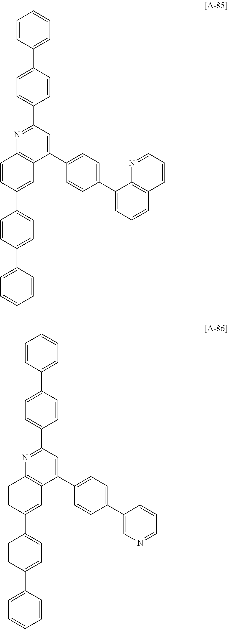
C1=CC(C2=CC=C(C3=CC=CC=C3)C=C2)=CC2=C1N=C(C1=CC=C(C3=CC=CC=C3)C=C1)C=C2C1=CC=C(C2=CC=CC3=C2N=CC=C3)C=C1.C1=CC(C2=CC=C(C3=CC=CC=C3)C=C2)=CC2=C1N=C(C1=CC=C(C3=CC=CC=C3)C=C1)C=C2C1=CC=C(C2=CN=CC=C2)C=C1
